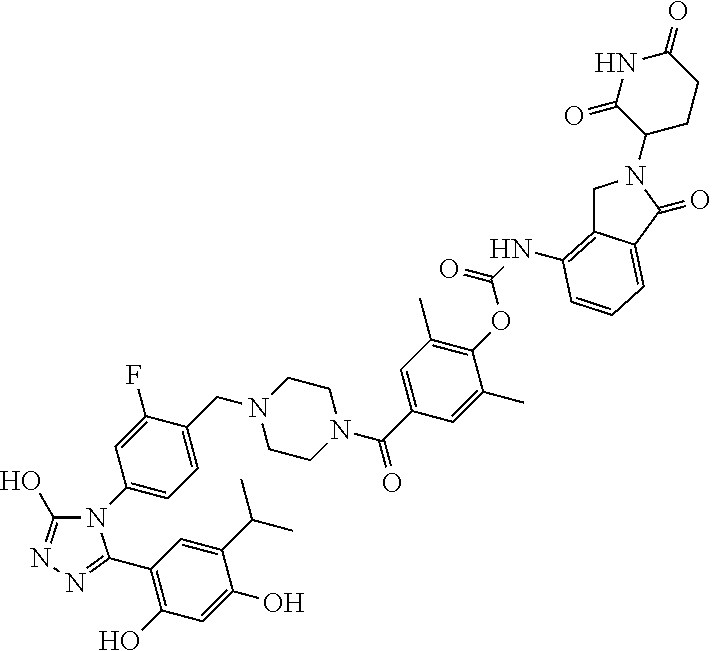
C1(O)=NN=C(C2=C(O)C=C(O)C(C(C)C)=C2)N1C1=CC=C(CN2CCN(C(C3=CC(C)=C(OC(NC4=C5CN(C6CCC(=O)NC6=O)C(=O)C5=CC=C4)=O)C(C)=C3)=O)CC2)C(F)=C1
